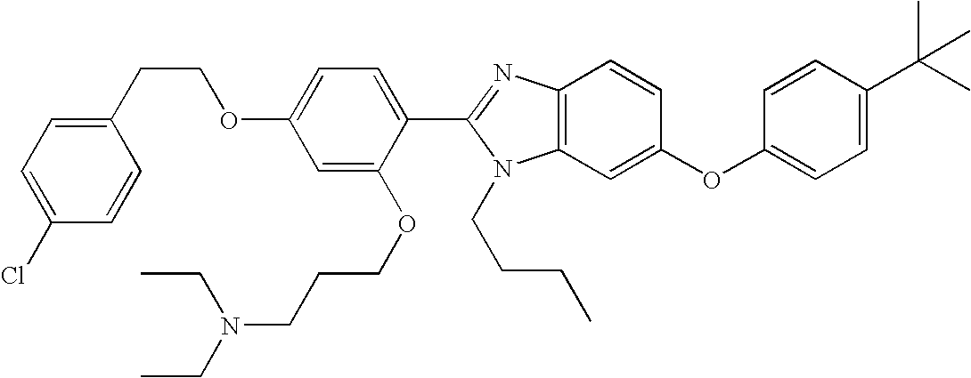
C1(CCOC2=CC=C(C3=NC4=C(N3CCCC)C=C(OC3=CC=C(C(C)(C)C)C=C3)C=C4)C(OCCCN(CC)CC)=C2)=CC=C(Cl)C=C1
